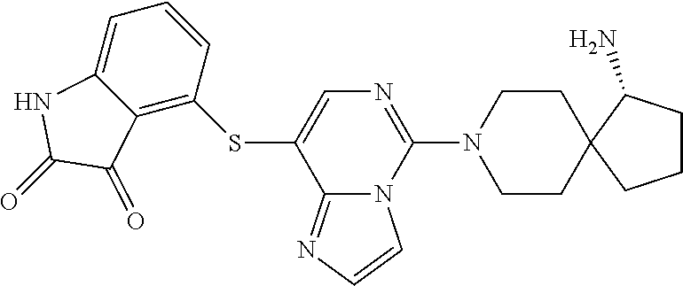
C1=CC(SC2=CN=C(N3CCC4(CC3)CCCC4N)N3C2=NC=C3)=C2C(=C1)NC(=O)C2=O
